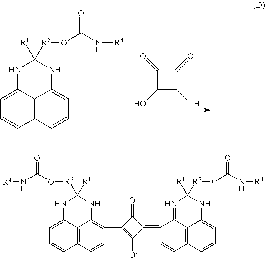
C12=C3C=CC=C1NC([R1])([R2]OC(N[R4])=O)NC2=CC=C3.C1(=O)C(O)=C(O)C1=O.O=C1C(C2=C3C4=C(C=CC=C4NC([R2]OC(N[R4])=O)([R1])N3)C=C2)=C([O-])C1=C1C2=NC([R1])([R2]OC(N[R4])=O)NC3=CC=CC(=C32)C=C1
